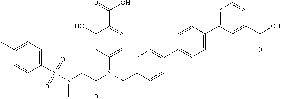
C1=C(N(CC2=CC=C(C3=CC=C(C4=CC=CC(C(O)=O)=C4)C=C3)C=C2)C(CN(S(C2=CC=C(C)C=C2)(=O)=O)C)=O)C=C(O)C(C(=O)O)=C1
